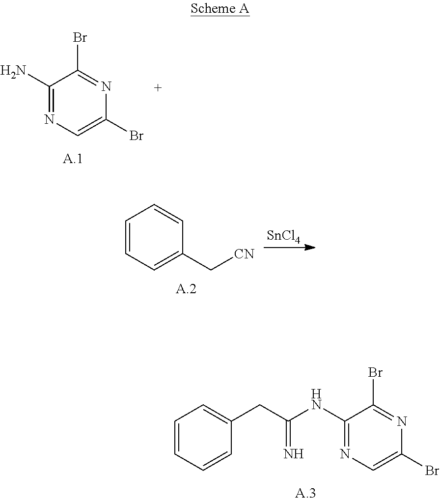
C1=CC=C(C[CN])C=C1.[SnCl4].C1=CC=CC(CC(=N)NC2=NC=C(Br)N=C2Br)=C1.C1(N)=NC=C(Br)N=C1Br
